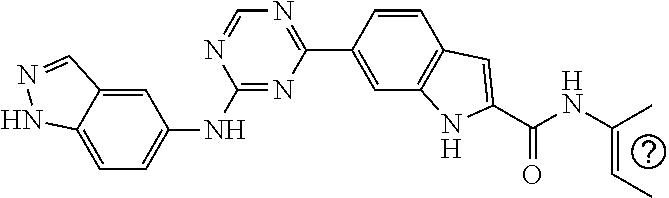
C1=C2C(=CC=C1NC1=NC(C3=CC4=C(C=C3)C=C(C(NC(=CC)C)=O)N4)=NC=N1)NN=C2
